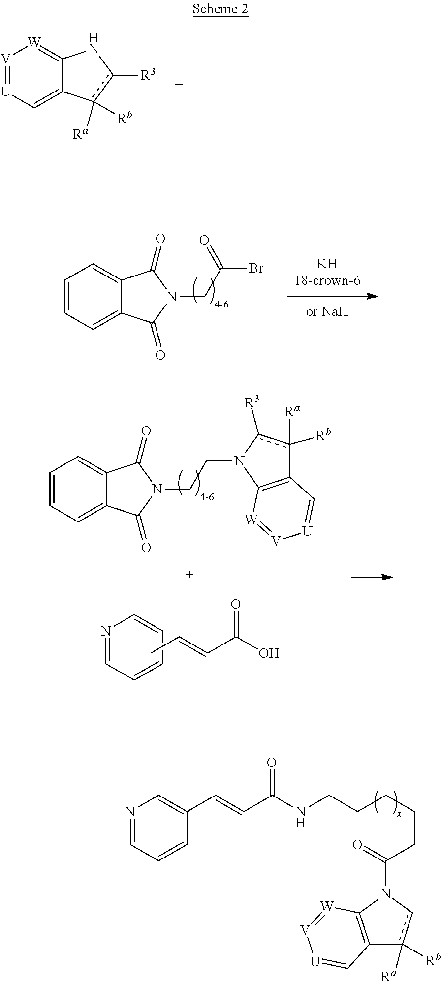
N1=CC=CC(C=CC(NCCCCCC(N2C3=C(c([Ra])([Rb])c2)C=[U][V]=[W]3)=O)=O)=C1.[V]1=[U]C=C2C(=[W]1)Nc([R3])c2([Rb])[Ra].C1=CC=C2C(=C1)C(=O)N(CC(Br)=O)C2=O.N1=CC=CC=C1.CC=CC(O)=O.C1=CC=C2C(=C1)C(=O)N(CCN1C3=C(c([Ra])([Rb])c1[R3])C=[U][V]=[W]3)C2=O
